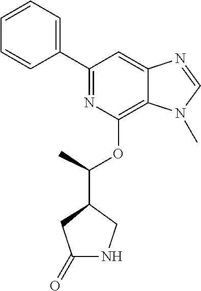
C1(C2=NC(OC(C3CC(=O)NC3)C)=C3C(=C2)N=CN3C)=CC=CC=C1
